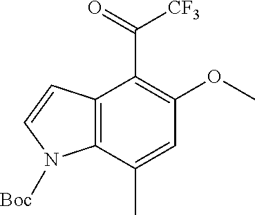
C12=C(C(C)=CC(OC)=C1C(=O)[CF3])N([Boc])C=C2
